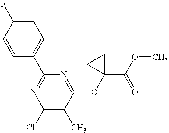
C1=CC(C2=NC(Cl)=C(C)C(OC3(C(OC)=O)CC3)=N2)=CC=C1F
